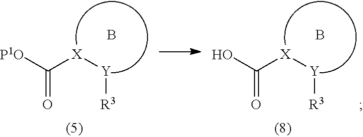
[P1O]C([X][Y][R3])=O.B.OC([X][Y][R3])=O.B
